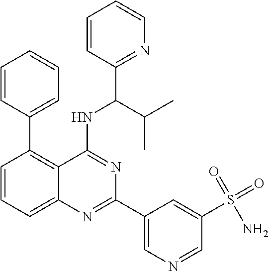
C1=CC=C2C(=C1C1=CC=CC=C1)C(NC(C1=NC=CC=C1)C(C)C)=NC(C1=CN=CC(S(=O)(=O)N)=C1)=N2
